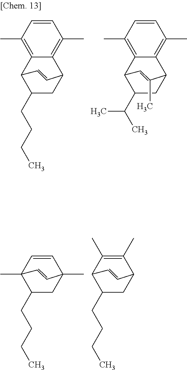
C1=CC2(C)CC(CCCC)C1(C)C=C2.C1(C)=C(C)C2CC(CCCC)C1C=C2.CC1=C2C(=C(C)C=C1)C1CC(CCCC)C2C=C1.CC1=C2C(=C(C)C=C1)C1CC(C(C)C)C2C=C1C
